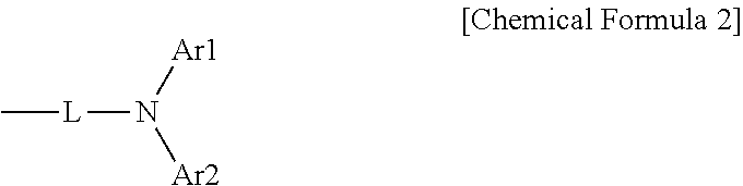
C[L]N([Ar2])[Ar1]
